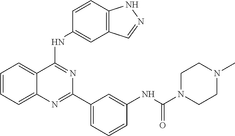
C1=CC=C2C(=C1)C(NC1=CC3=C(C=C1)NN=C3)=NC(C1=CC=CC(NC(N3CCN(C)CC3)=O)=C1)=N2
